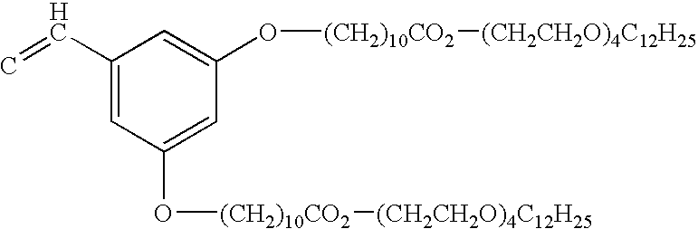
C1(C=C)=CC(O[(CH2)10CO2][(CH2CH2O)4C12H25])=CC(O[(CH2)10CO2][(CH2CH2O)4C12H25])=C1
